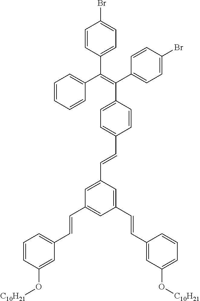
C1=CC(O[C10H21])=CC(C=CC2=CC(C=CC3=CC(O[C10H21])=CC=C3)=CC(C=CC3=CC=C(C(C4=CC=C(Br)C=C4)=C(C4=CC=C(Br)C=C4)C4=CC=CC=C4)C=C3)=C2)=C1
